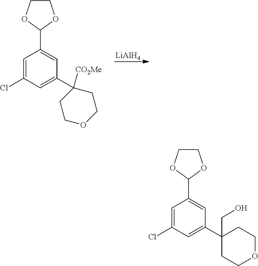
C1(C2OCCO2)=CC(C2(CO)CCOCC2)=CC(Cl)=C1.C1(C2OCCO2)=CC(C2([CO2Me])CCOCC2)=CC(Cl)=C1.[LiAlH4]
